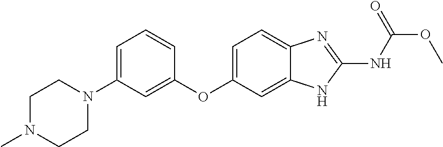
C1(OC2=CC=C3C(=C2)NC(NC(OC)=O)=N3)=CC(N2CCN(C)CC2)=CC=C1
